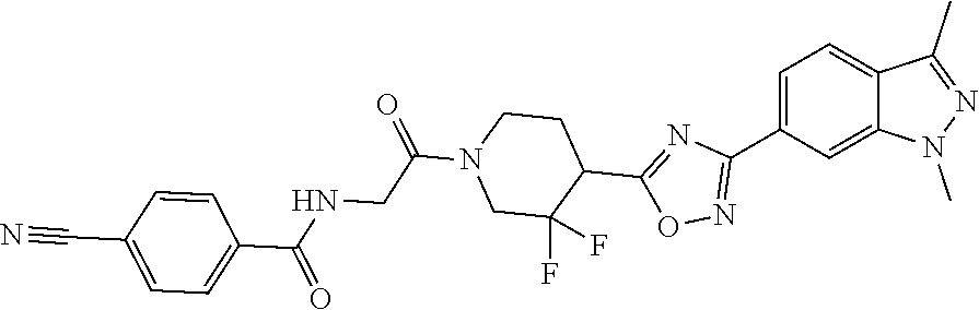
N1(C(CNC(=O)C2=CC=C(C#N)C=C2)=O)CCC(C2=NC(C3=CC=C4C(=C3)N(C)N=C4C)=NO2)C(F)(F)C1
